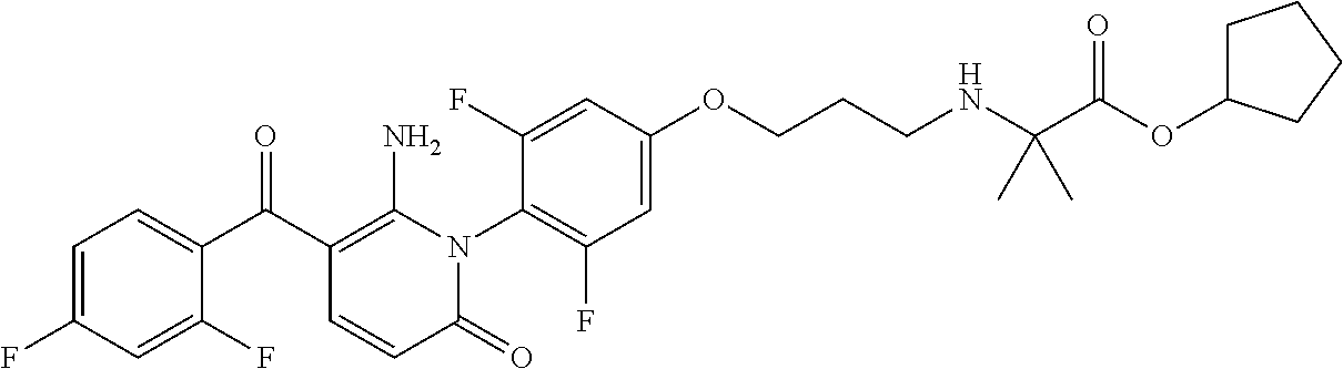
C1=C(F)C=C(F)C(C(C2=C(N)N(C3=C(F)C=C(OCCCNC(C(OC4CCCC4)=O)(C)C)C=C3F)C(=O)C=C2)=O)=C1
